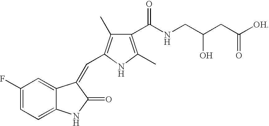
C1(F)=CC=C2C(=C1)C(=CC1=C(C)C(C(NCC(CC([OH])=O)O)=O)=C(C)N1)C(=O)N2
